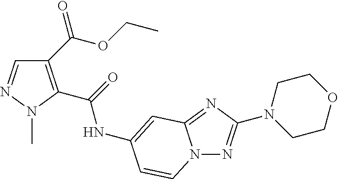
C1(C(=O)OCC)=C(C(=O)NC2=CC3=NC(N4CCOCC4)=NN3C=C2)N(C)N=C1
